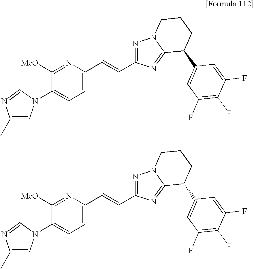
C1(C)=CN(C2=CC=C(C=CC3=NN4C(=N3)C(C3=CC(F)=C(F)C(F)=C3)CCC4)N=C2[MeO])C=N1.C1(C)=CN(C2=CC=C(C=CC3=NN4C(=N3)C(C3=CC(F)=C(F)C(F)=C3)CCC4)N=C2[MeO])C=N1
